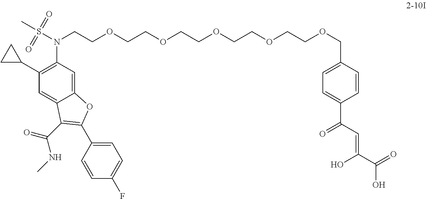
C12=CC(N(S(C)(=O)=O)CCOCCOCCOCCOCCOCC3=CC=C(C(C=C(C(=O)O)O)=O)C=C3)=C(C3CC3)C=C1C(C(=O)NC)=C(C1=CC=C(F)C=C1)O2
